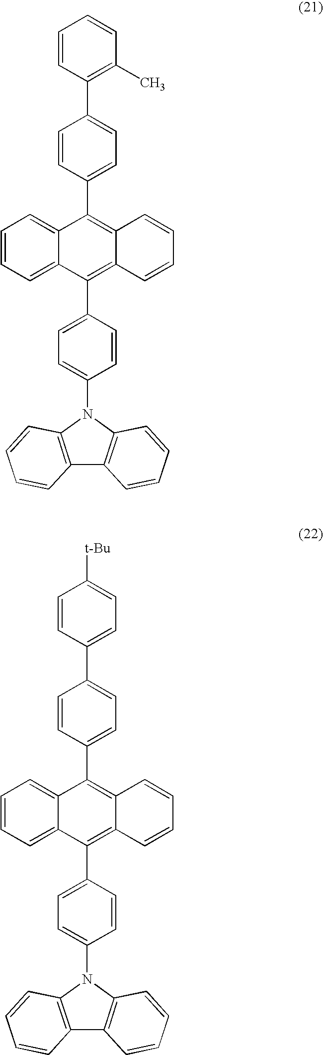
C1=CC(C2=C3C(=C(C4=CC=C(N5C6=C(C7=C5C=CC=C7)C=CC=C6)C=C4)C4=CC=CC=C24)C=CC=C3)=CC=C1C1=C(C)C=CC=C1.C1=CC(C2=C3C(=C(C4=CC=C(N5C6=C(C7=C5C=CC=C7)C=CC=C6)C=C4)C4=CC=CC=C24)C=CC=C3)=CC=C1C1=CC=C([t-Bu])C=C1
